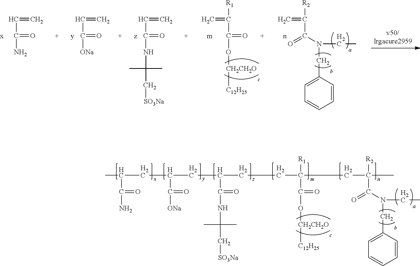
C(=C)C(N)=O.C(=C)C([ONa])=O.C(=C)C(NC(C[SO3Na])(C)C)=O.C(C(=O)O[CH2CH2O][C12H25])([R1])=C.C([R2])(=C)C(=O)N(CC1=CC=CC=C1)CC.CC(CC(CC(CCC([R1])(C(O[CH2CH2O][C12H25])=O)CC(C)([R2])C(=O)N(CC1=CC=CC=C1)CC)C(NC(C[SO3Na])(C)C)=O)C([ONa])=O)C(N)=O
